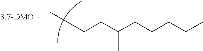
CCCCC(CCCC(C)C)C
